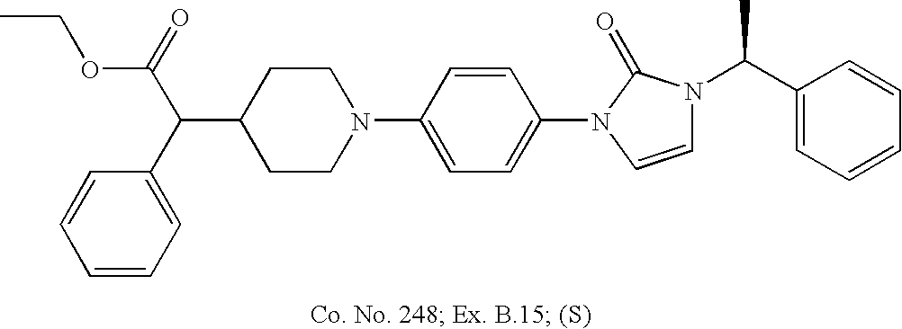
C1(C(C2=CC=CC=C2)C(=O)OCC)CCN(C2=CC=C(N3C=CN(C(C4=CC=CC=C4)C)C3=O)C=C2)CC1
